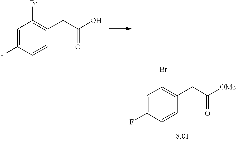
C1=C(F)C=CC(CC(=O)O)=C1Br.C1=C(F)C=CC(CC(=O)[OMe])=C1Br
